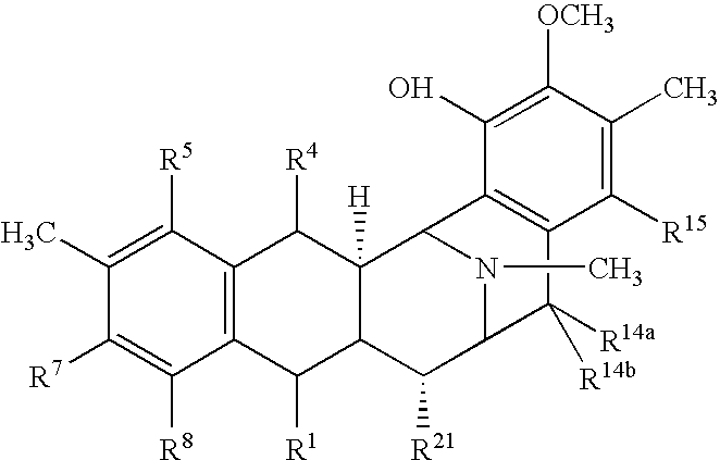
C1(C)=C([R5])C2=C(C([R8])=C1[R7])C([R1])C1C([H])(C2[R4])C2N(C)C(C1[R21])C([R14a])([R14b])C1=C2C(O)=C([OCH3])C(C)=C1[R15]
